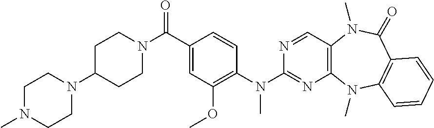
C1N(C)CCN(C2CCN(C(C3=CC(OC)=C(N(C4=NC5=C(C=N4)N(C)C(=O)C4=C(N5C)C=CC=C4)C)C=C3)=O)CC2)C1
